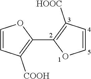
C1=CC([COOH])=C(C2=C([HOOC])C=CO2)O1
